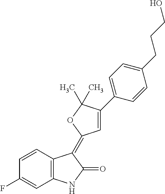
C1=CC(F)=CC2=C1C(=C1C=C(C3=CC=C(CCCO)C=C3)C(C)(C)O1)C(=O)N2
